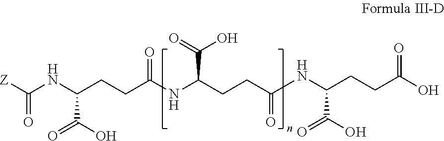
C(CCC(NC(CCC(NC(CCC(O)=O)C(O)=O)=O)C(=O)O)=O)(C(O)=O)NC([Z])=O
